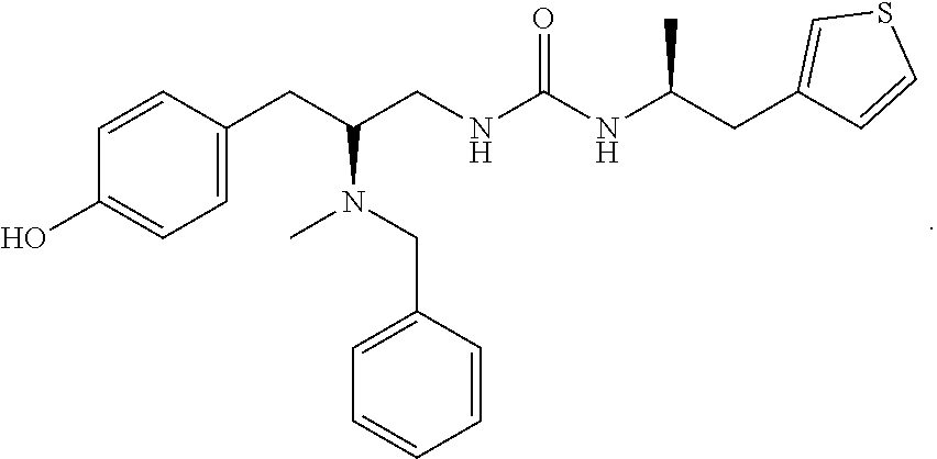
C1=C(CC(CNC(NC(CC2=CSC=C2)C)=O)N(CC2=CC=CC=C2)C)C=CC(O)=C1
